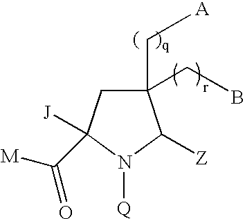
C1(C[A])(CB)CC([J])(C([M])=O)N([Q])C1[Z]
